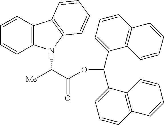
C(C(OC(C1=CC=CC2=C1C=CC=C2)C1=CC=CC2=C1C=CC=C2)=O)([Me])N1C2=C(C=CC=C2)C2=C1C=CC=C2
